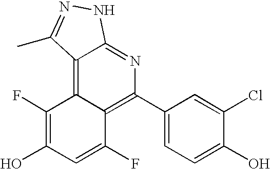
OC1=C(F)C2=C3C(=NC(C4=CC=C(O)C(Cl)=C4)=C2C(F)=C1)NN=C3C
